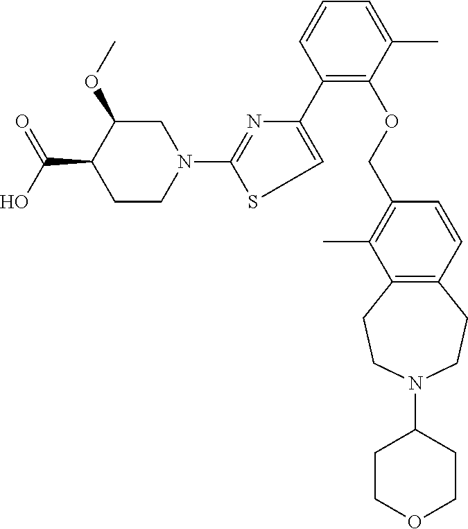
C1(C2=CSC(N3CC(OC)C(C(O)=O)CC3)=N2)=C(OCC2=C(C)C3=C(C=C2)CCN(C2CCOCC2)CC3)C(C)=CC=C1
